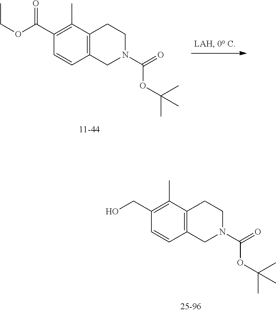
C1=CC2=C(C(C)=C1C(OCC)=O)CCN(C(OC(C)(C)C)=O)C2.C1=CC2=C(C(C)=C1CO)CCN(C(OC(C)(C)C)=O)C2
